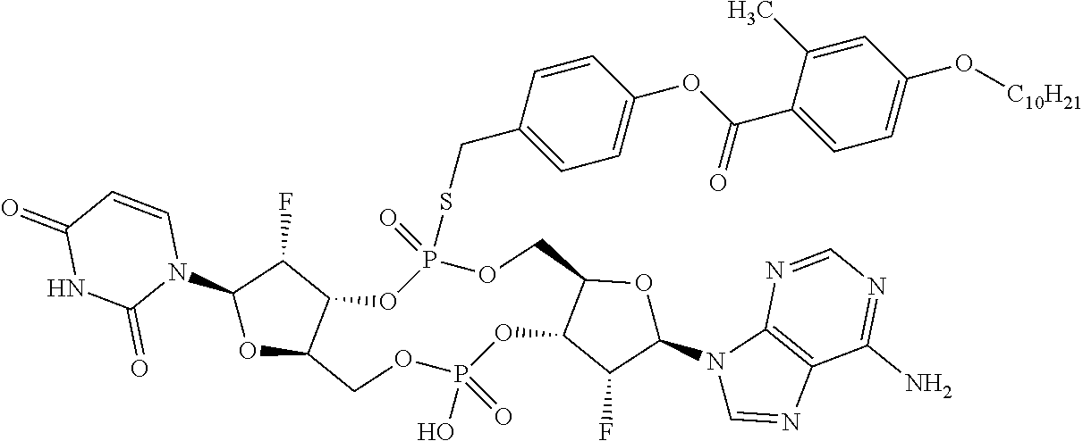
C1=C(C)C(C(OC2=CC=C(CSP3(=O)OC4C(COP(=O)(O)OC5C(CO3)OC(N3C=NC6=C3N=CN=C6N)C5F)OC(N3C=CC(=O)NC3=O)C4F)C=C2)=O)=CC=C1O[C10H21]
